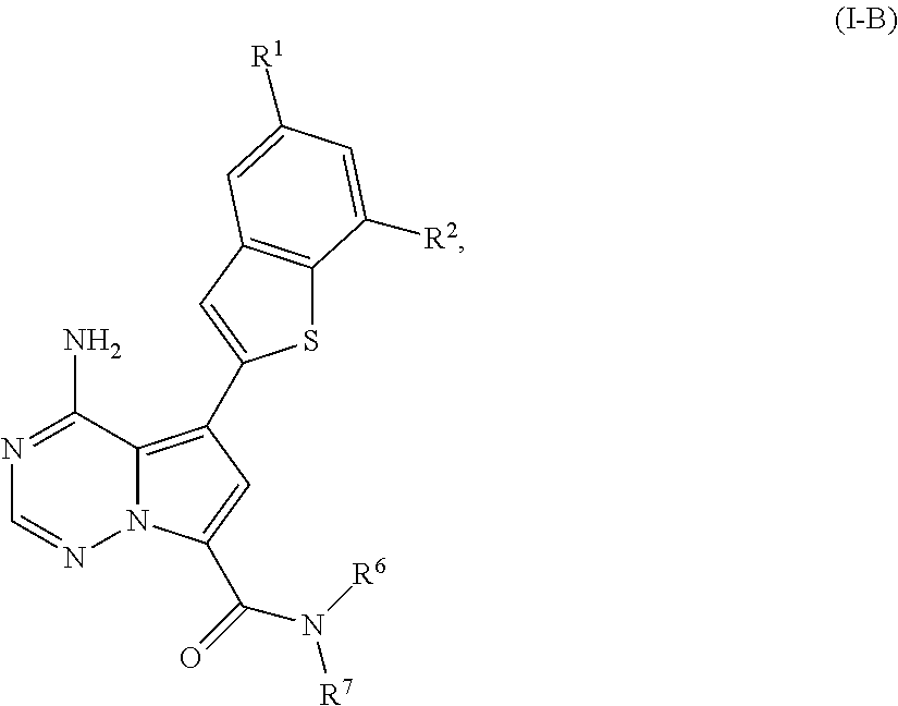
N12C(=C(C3=CC4=C(S3)C([R2])=CC([R1])=C4)C=C1C(N([R6])[R7])=O)C(N)=NC=N2
